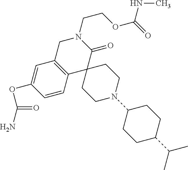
C1C2=C(C3(C(=O)N1CCOC(=O)NC)CCN(C1CCC(C(C)C)CC1)CC3)C=CC(OC(=O)N)=C2
